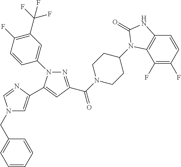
N1(CC2=CC=CC=C2)C=C(C2=CC(C(N3CCC(N4C5=C(C=CC(F)=C5F)NC4=O)CC3)=O)=NN2C2=CC(C(F)(F)F)=C(F)C=C2)N=C1
